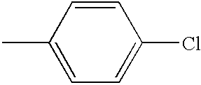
C1=CC(C)=CC=C1Cl
